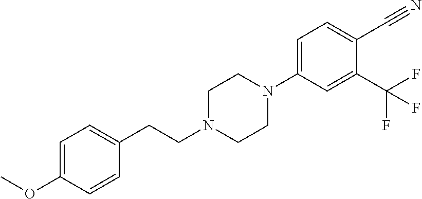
C1=C(N2CCN(CCC3=CC=C(OC)C=C3)CC2)C=C(C(F)(F)F)C(C#N)=C1
